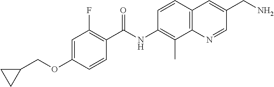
C1=C(OCC2CC2)C=CC(C(NC2=C(C)C3=C(C=C2)C=C(CN)C=N3)=O)=C1F
